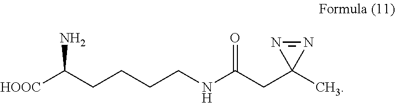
[HOOC]C(CCCCNC(CC1(C)N=N1)=O)N
